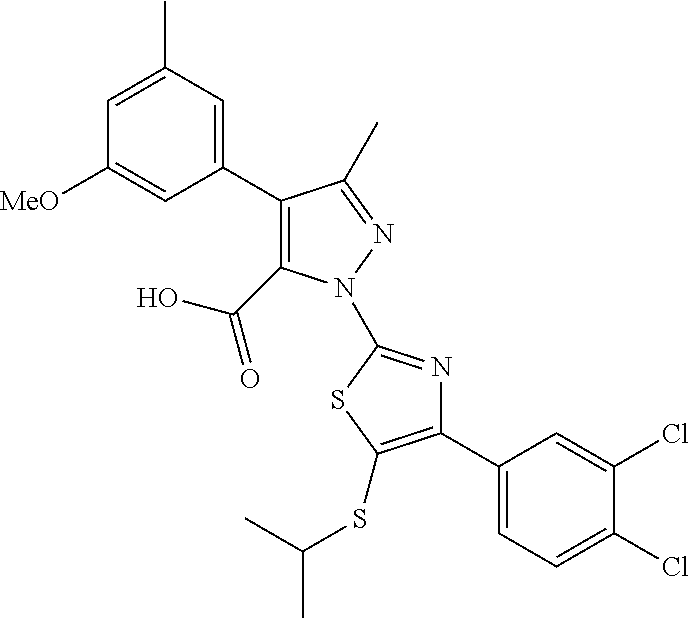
C1(C2=CC(C)=CC([MeO])=C2)=C(C(=O)O)N(C2=NC(C3=CC=C(Cl)C(Cl)=C3)=C(SC(C)C)S2)N=C1C
